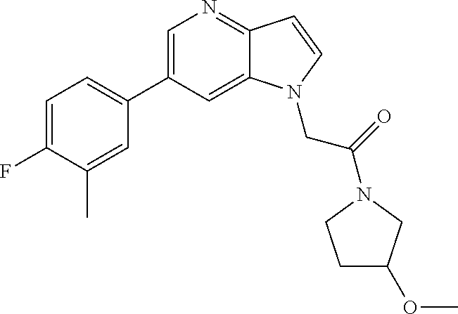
C1=C(C2=CC=C(F)C(C)=C2)C=C2C(=N1)C=CN2CC(=O)N1CC(OC)CC1
